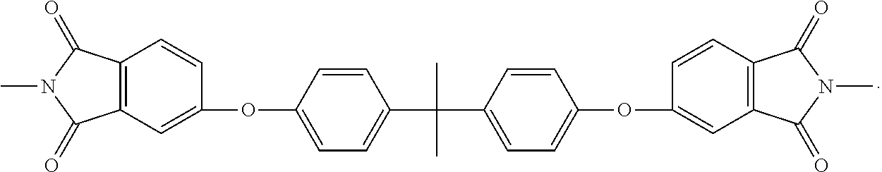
C12=C(C=C(OC3=CC=C(C(C4=CC=C(OC5=CC6=C(C=C5)C(=O)N(C)C6=O)C=C4)(C)C)C=C3)C=C1)C(=O)N(C)C2=O
